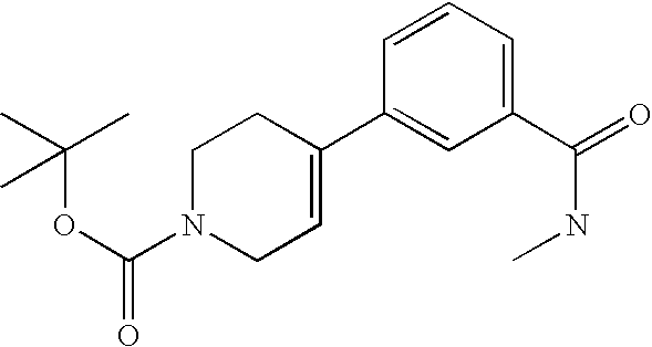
C1(C(=O)NC)=CC=CC(C2=CCN(C(OC(C)(C)C)=O)CC2)=C1
